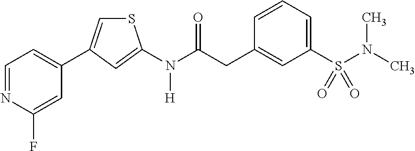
C1=NC(F)=CC(C2=CSC(N(C(CC3=CC(S(N(C)C)(=O)=O)=CC=C3)=O)[H])=C2)=C1
